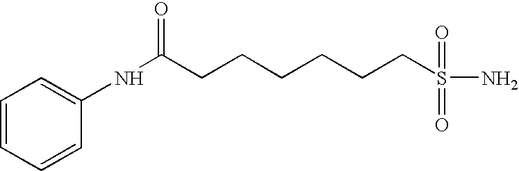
C1=CC=CC(NC(=O)CCCCCCS(N)(=O)=O)=C1
